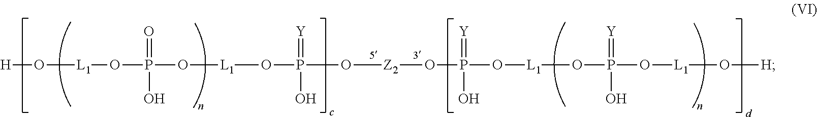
[H]O[L1]OP(O[L1]OP(O[Z2]OP(O[L1]OP(O[L1]O[H])(=[Y])O)(=[Y])O)(=[Y])O)(=O)O
